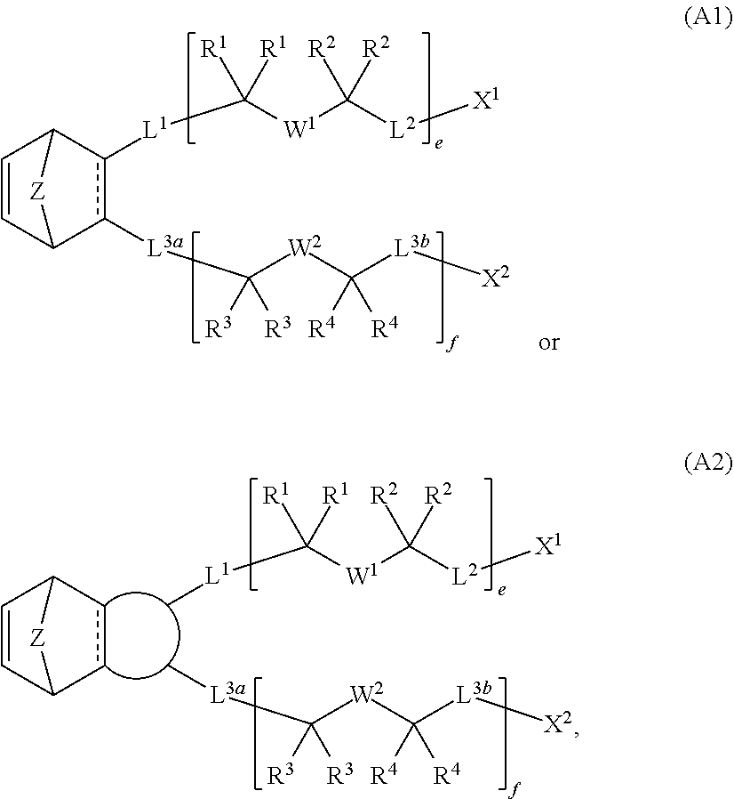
C1=CC2ccC1[Z]2.C[L3a]C([W2]C([L3b][X2])([R4])[R4])([R3])[R3].C[L1]C([W1]C([L2][X1])([R2])[R2])([R1])[R1].C1=CC2c([L3a]C([W2]C([L3b][X2])([R4])[R4])([R3])[R3])c([L1]C([W1]C([L2][X1])([R2])[R2])([R1])[R1])C1[Z]2
